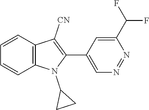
C1=CC2=C(C=C1)N(C1CC1)C(C1=CN=NC(C(F)F)=C1)=C2[CN]
